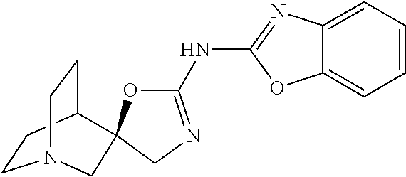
C1CC2CCN1CC21OC(NC2=NC3=CC=CC=C3O2)=NC1
